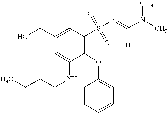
C1=CC=CC=C1OC1=C(S(=O)(=O)N=C(N(C)C)[H])C=C(CO)C=C1NCCCC
